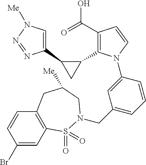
C1(C2CC2C2=C(C(=O)O)C=CN2C2=CC(CN3S(=O)(=O)C4=C(C=CC(Br)=C4)CC([Me])C3)=CC=C2)=CN([Me])N=N1
